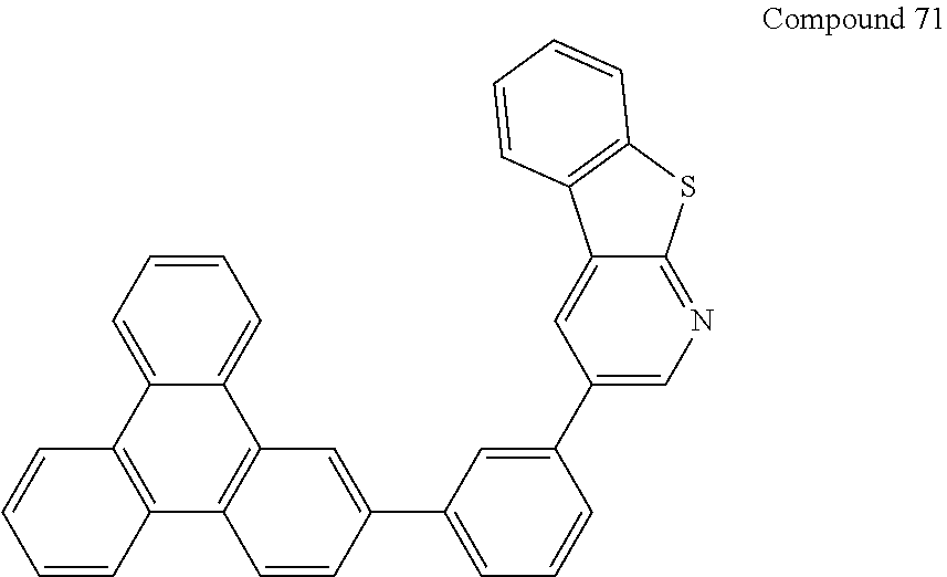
C1=CC=C2C(=C1)C1=C(C3=C2C=CC=C3)C=CC(C2=CC=CC(C3=CN=C4C(=C3)C3=C(S4)C=CC=C3)=C2)=C1
